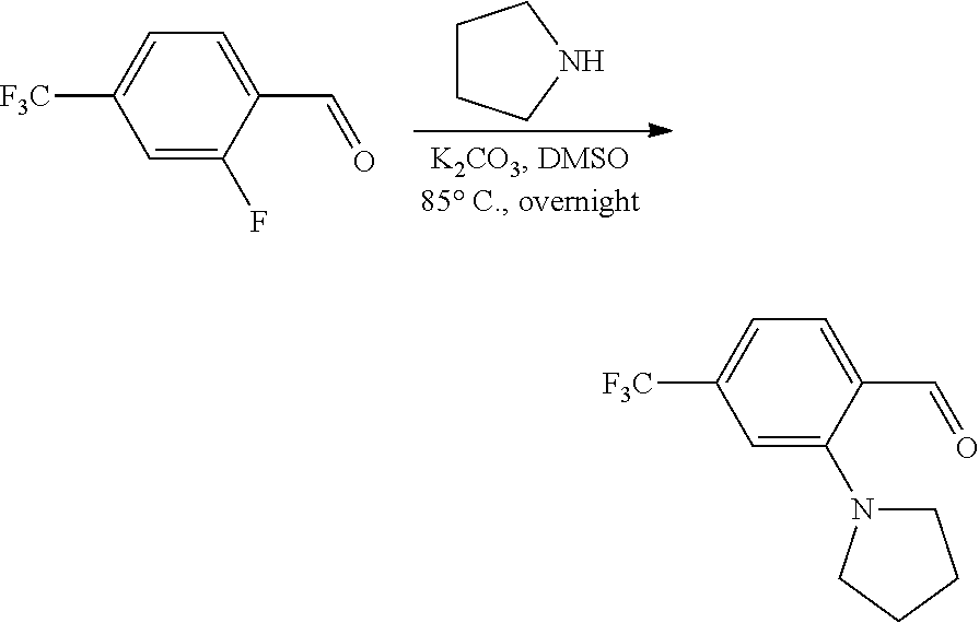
C1CCNC1.C1(C=O)=CC=C([F3C])C=C1F.C1(C=O)=CC=C([F3C])C=C1N1CCCC1
